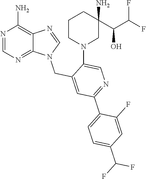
N1=CN=C2C(=C1N)N=CN2CC1=CC(C2=CC=C(C(F)F)C=C2F)=NC=C1N1CCCC(C(O)C(F)F)(N)C1
